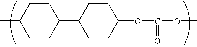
CC1CCC(C2CCC(OC(OC)=O)CC2)CC1
